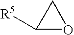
C1([R5])OC1
